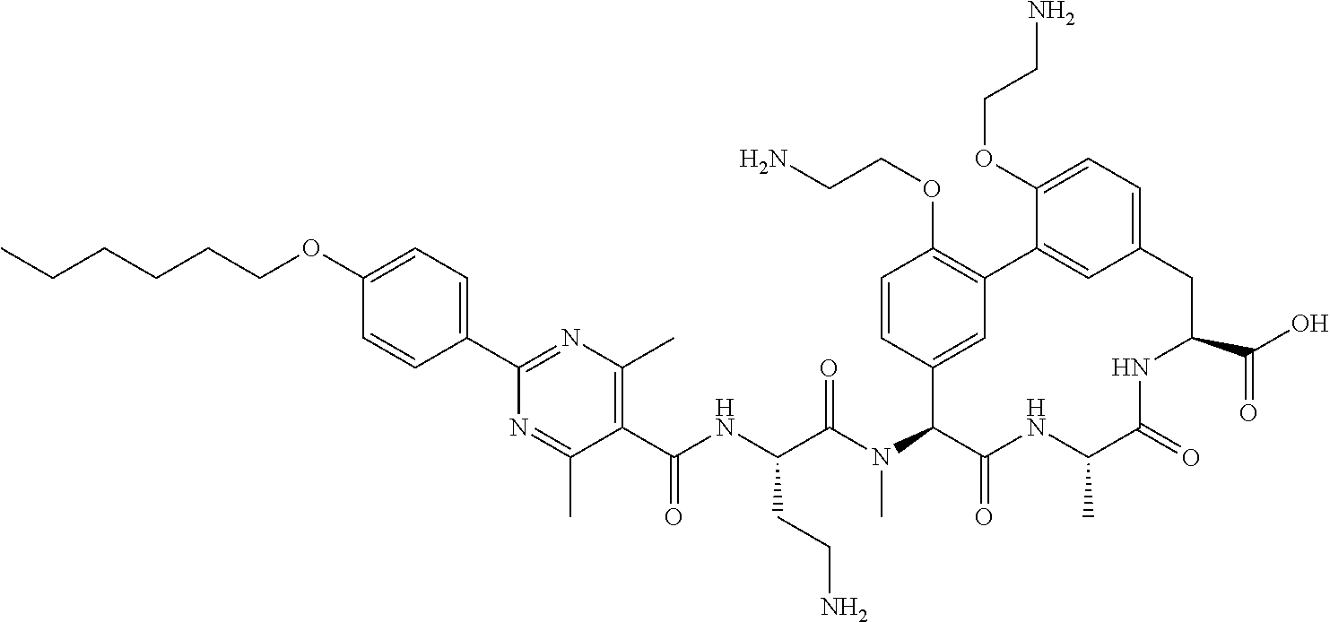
C1(OCCCCCC)=CC=C(C2=NC(C)=C(C(NC(C(N(C3C(=O)NC(C)C(=O)NC(C(O)=O)CC4=CC=C(OCCN)C(=C4)C4=C(OCCN)C=CC3=C4)C)=O)CCN)=O)C(C)=N2)C=C1
